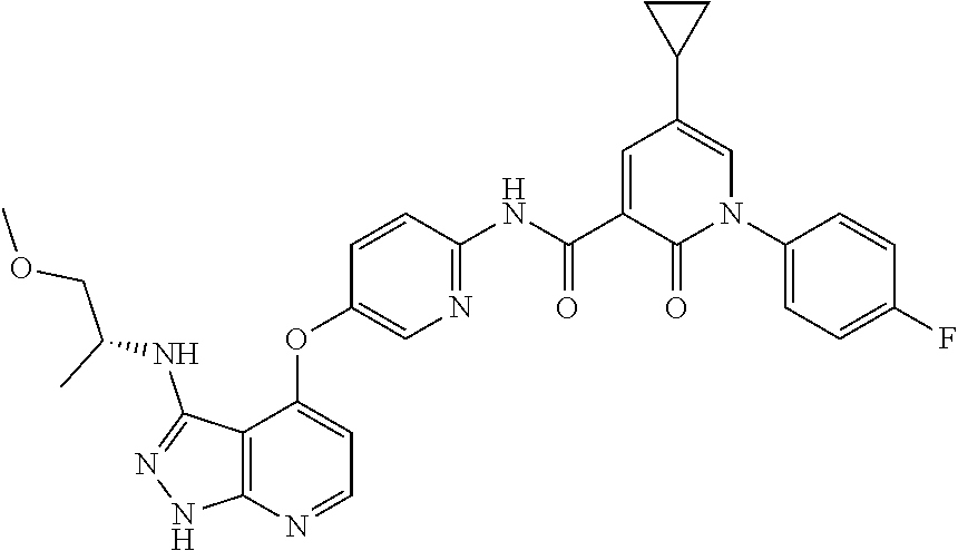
C1(C(=O)NC2=NC=C(OC3=CC=NC4=C3C(NC(COC)C)=NN4)C=C2)=CC(C2CC2)=CN(C2=CC=C(F)C=C2)C1=O
